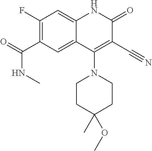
C1(F)=C(C(=O)NC)C=C2C(=C1)NC(=O)C(C#N)=C2N1CCC(C)(OC)CC1
